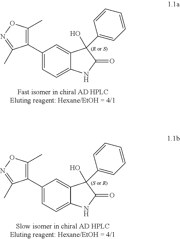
C1(C2=C(C)ON=C2C)=CC=C2C(=C1)C(O)(C1=CC=CC=C1)C(=O)N2.C1(C2=C(C)ON=C2C)=CC=C2C(=C1)C(O)(C1=CC=CC=C1)C(=O)N2
